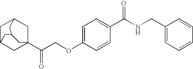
C1C2CC3(C(COC4=CC=C(C(NCC5=CC=CC=C5)=O)C=C4)=O)CC1CC(C2)C3
